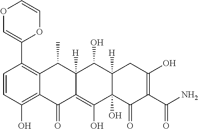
C1=CC(O)=C2C(=C1C1=COC=CO1)C(C)C1([H])C(=C(O)C3(O)C([H])(C1O)CC(O)=C(C(N)=O)C3=O)C2=O
